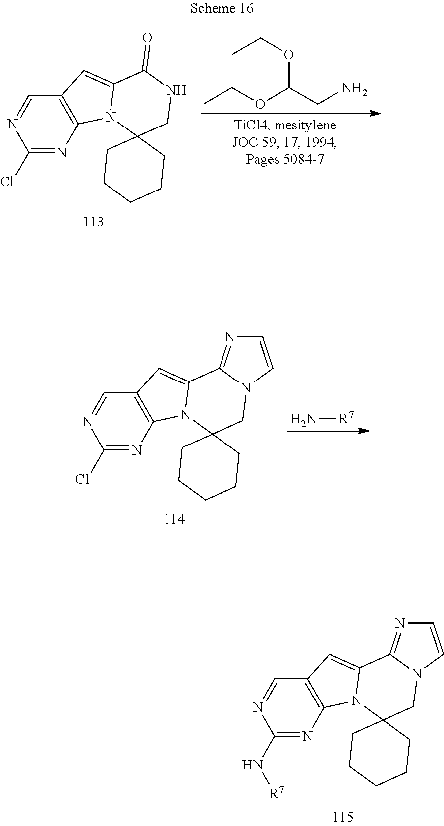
C1(N[R7])=NC2=C(C=N1)C=C1N2C2(CN3C1=NC=C3)CCCCC2.N[R7].C1(Cl)=NC2=C(C=N1)C=C1N2C2(CN3C1=NC=C3)CCCCC2.C1(Cl)=NC2=C(C=N1)C=C1N2C2(CNC1=O)CCCCC2.C(OCC)(CN)OCC
